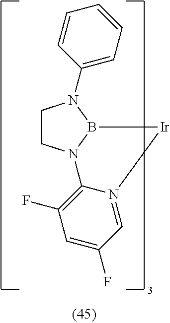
C1CN2B(N1C1=CC=CC=C1)[Ir]N1=CC(F)=CC(F)=C21
